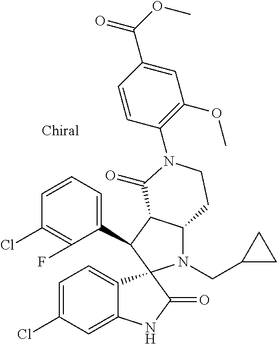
C1(C2C3C(N(CC4CC4)C24C2=CC=C(Cl)C=C2NC4=O)CCN(C2=C(OC)C=C(C(OC)=O)C=C2)C3=O)=CC=CC(Cl)=C1F
